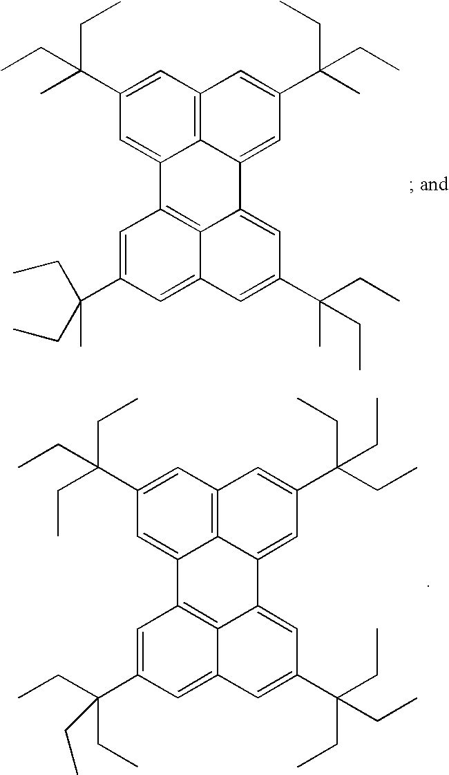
C1(C(C)(CC)CC)=CC2=C3C(=C1)C1=C4C(=CC(C(C)(CC)CC)=CC4=CC(C(C)(CC)CC)=C1)C3=CC(C(CC)(C)CC)=C2.C1(C(CC)(CC)CC)=CC2=C3C(=C1)C1=C4C(=CC(C(CC)(CC)CC)=CC4=CC(C(CC)(CC)CC)=C1)C3=CC(C(CC)(CC)CC)=C2
